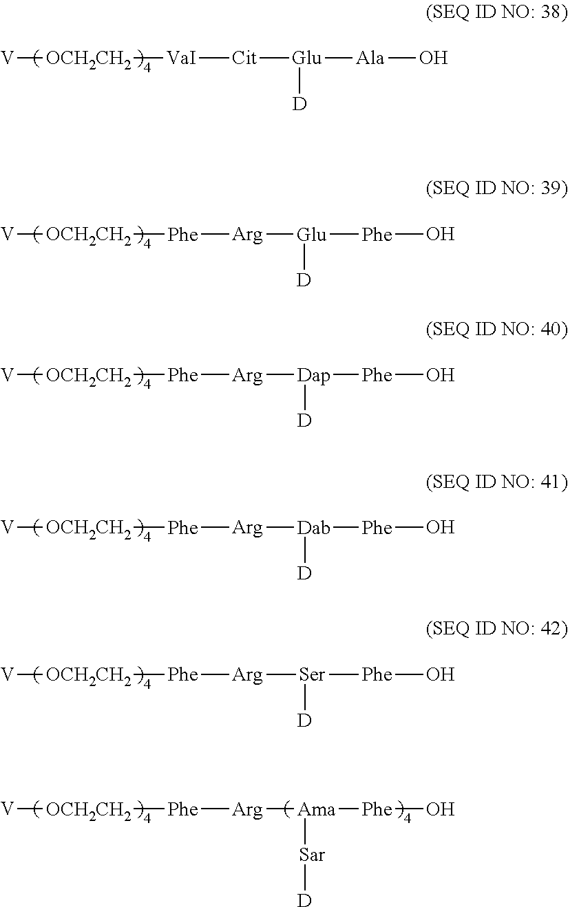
[V][OCH2CH2][VaI][Cit][Glu]([Ala]O)[D].[V][OCH2CH2][Phe][Arg][Glu]([Phe]O)[D].[V][OCH2CH2][Phe][Arg][Dap]([Phe]O)[D].[V][OCH2CH2][Phe][Arg][Dab]([Phe]O)[D].[V][OCH2CH2][Phe][Arg][Ser]([Phe]O)[D].[V][OCH2CH2][Phe][Arg][Ama]([Phe]O)[Sar][D]
